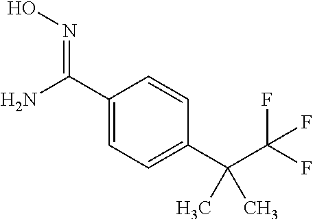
C1(C(N)=NO)=CC=C(C(C(F)(F)F)(C)C)C=C1
